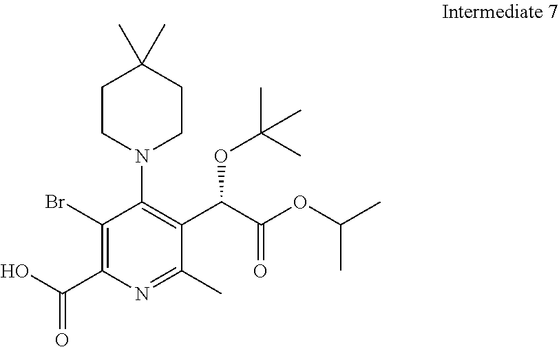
C1CN(C2=C(C(C(OC(C)C)=O)OC(C)(C)C)C(C)=NC(C(=O)O)=C2Br)CCC1(C)C
